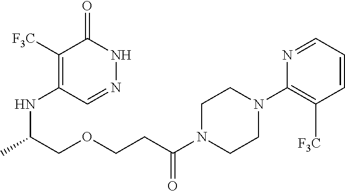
C1([F3C])=C(NC(C)COCCC(N2CCN(C3=C(C)C=CC=N3)CC2)=O)C=NNC1=O.[F3C]
